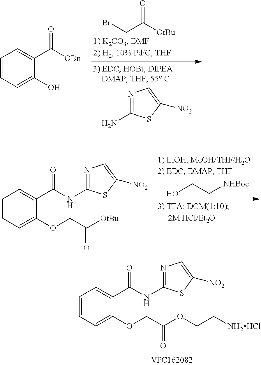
C1=CC=C(O)C(C([OBn])=O)=C1.BrCC([OtBu])=O.NC1=NC=C([NO2])S1.OCC[NHBoc].C1=CC=C(OCC(=O)[OtBu])C(C(=O)NC2=NC=C([NO2])S2)=C1.Cl.C1=CC=C(OCC(=O)OCCN)C(C(=O)NC2=NC=C([NO2])S2)=C1
